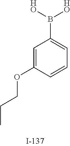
C1=C(OCCC)C=CC=C1B([HO])[HO]
